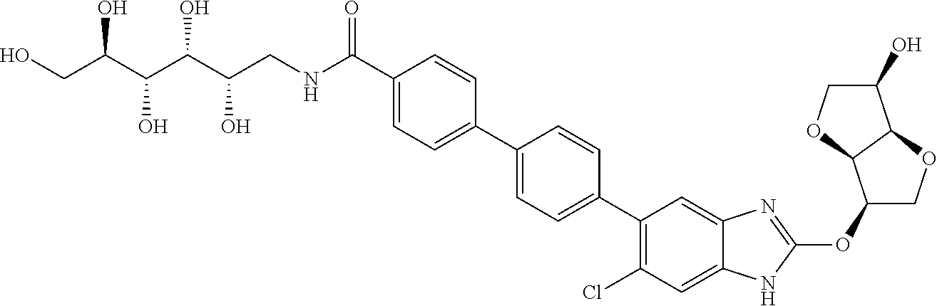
C(=O)(C1=CC=C(C2=CC=C(C3=C(Cl)C=C4C(=C3)N=C(OC3COC5C3OCC5O)N4)C=C2)C=C1)NCC(C(C(C(CO)O)O)O)O
